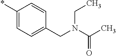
*C1=CC=C(CN(C(C)=O)CC)C=C1
